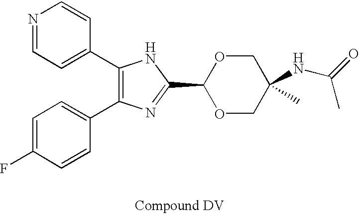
C1(C2=CC=NC=C2)=C(C2=CC=C(F)C=C2)N=C(C2OCC(C)(NC(=O)C)CO2)N1
